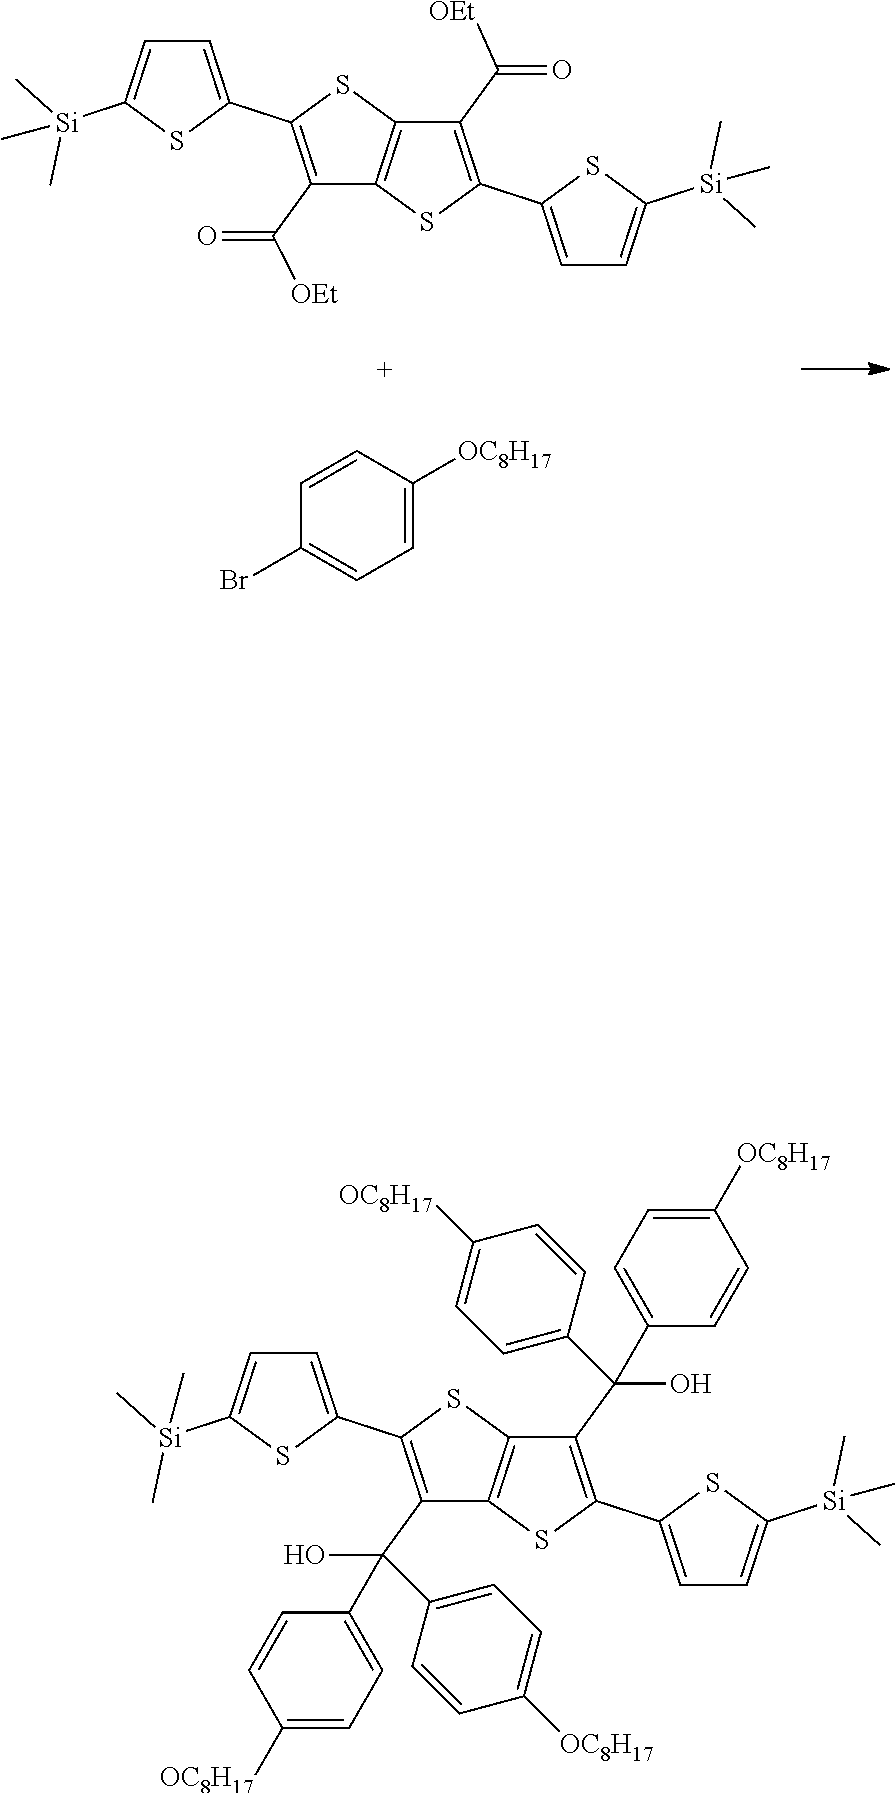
C1(C(=O)[OEt])=C(C2=CC=C([Si](C)(C)C)S2)SC2=C1SC(C1=CC=C([Si](C)(C)C)S1)=C2C([OEt])=O.C1=CC([OC8H17])=CC=C1Br.C1(C(O)(C2=CC=C([OC8H17])C=C2)C2=CC=C([OC8H17])C=C2)=C(C2=CC=C([Si](C)(C)C)S2)SC2=C1SC(C1=CC=C([Si](C)(C)C)S1)=C2C(C1=CC=C([OC8H17])C=C1)(O)C1=CC=C([OC8H17])C=C1
